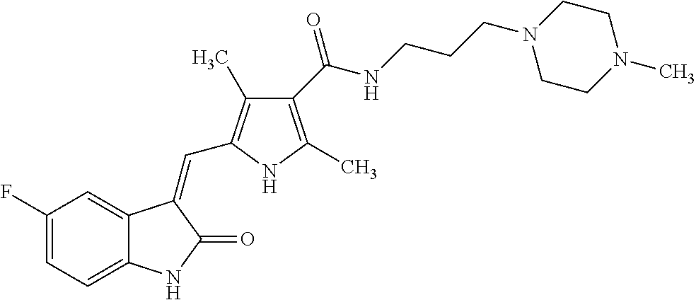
C1(F)=CC=C2C(=C1)C(=CC1=C(C)C(C(NCCCN3CCN(C)CC3)=O)=C(C)N1)C(=O)N2
